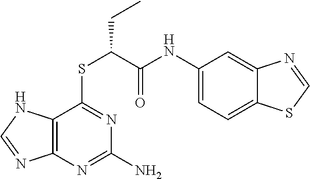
C1(NC(=O)C(SC2=NC(N)=NC3=C2NC=N3)CC)=CC=C2C(=C1)N=CS2
